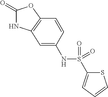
C1(=O)NC2=C(O1)C=CC(NS(C1=CC=CS1)(=O)=O)=C2
